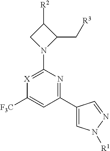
[X]1=C(N2C(C[R3])C([R2])C2)N=C(C2=CN([R1])N=C2)C=C1[F3C]
